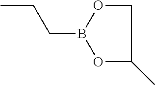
C1OB(CCC)OC1C
